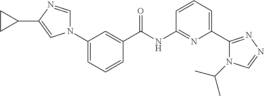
N1(C2=CC=CC(C(NC3=NC(C4=NN=CN4C(C)C)=CC=C3)=O)=C2)C=NC(C2CC2)=C1
